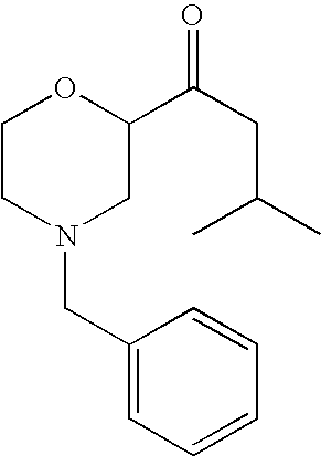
C1(CN2CC(C(CC(C)C)=O)OCC2)=CC=CC=C1
